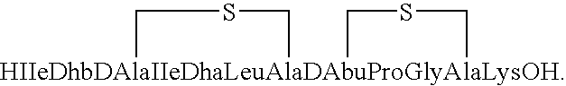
C1[HIIeDhbDAlaIIeDhaLeuAlaDAbuProGlyAlaLysOH]2(CS1)CSC2
